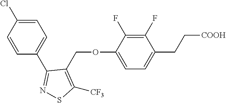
C1(COC2=CC=C(CC[COOH])C(F)=C2F)=C([CF3])SN=C1C1=CC=C(Cl)C=C1
